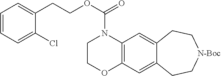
C1COC2=C(N1C(OCCC1=CC=CC=C1Cl)=O)C=C1C(=C2)CC[N-Boc]CC1
